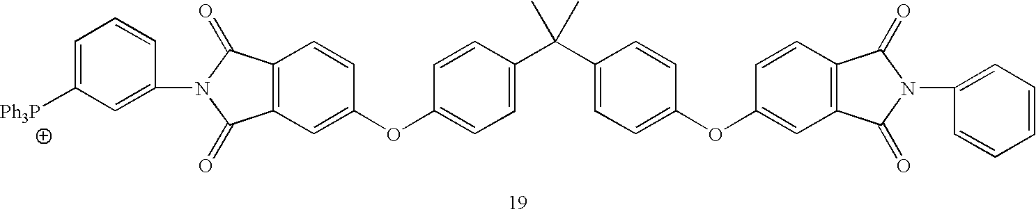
C12=C(C=C(OC3=CC=C(C(C4=CC=C(OC5=CC6=C(C=C5)C(=O)N(C5=CC=CC=C5)C6=O)C=C4)(C)C)C=C3)C=C1)C(=O)N(C1=CC([Ph3P])=CC=C1)C2=O
